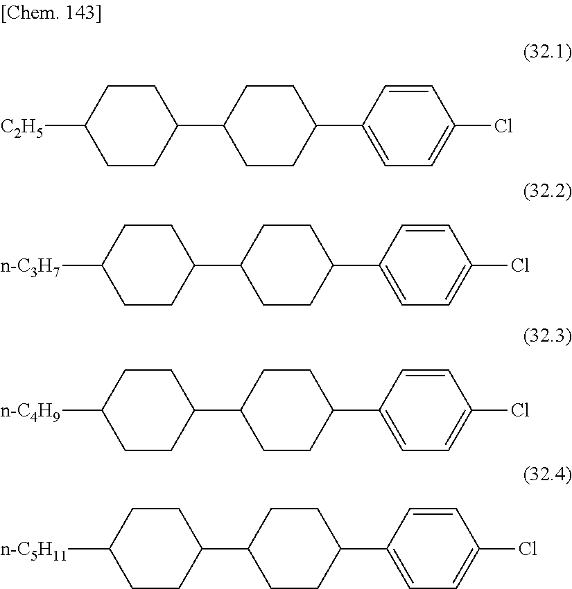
C1(C2CCC(C3=CC=C(Cl)C=C3)CC2)CCC([C2H5])CC1.C1(C2CCC(C3=CC=C(Cl)C=C3)CC2)CCC([n-C3H7])CC1.C1(C2CCC(C3=CC=C(Cl)C=C3)CC2)CCC([n-C4H9])CC1.C1(C2CCC(C3=CC=C(Cl)C=C3)CC2)CCC([n-C5H11])CC1
